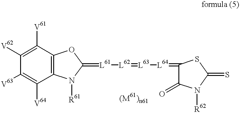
C1([V63])=C([V64])C2=C(C([V61])=C1[V62])OC(=[L61][L62]=[L63][L64]=C1C(=O)N([R62])C(=S)S1)N2[R61]
